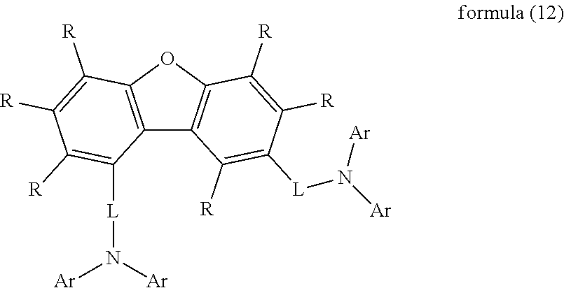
C12=C(OC3=C1C([R])=C([L]N([Ar])[Ar])C([R])=C3[R])C([R])=C([R])C([R])=C2[L]N([Ar])[Ar]
